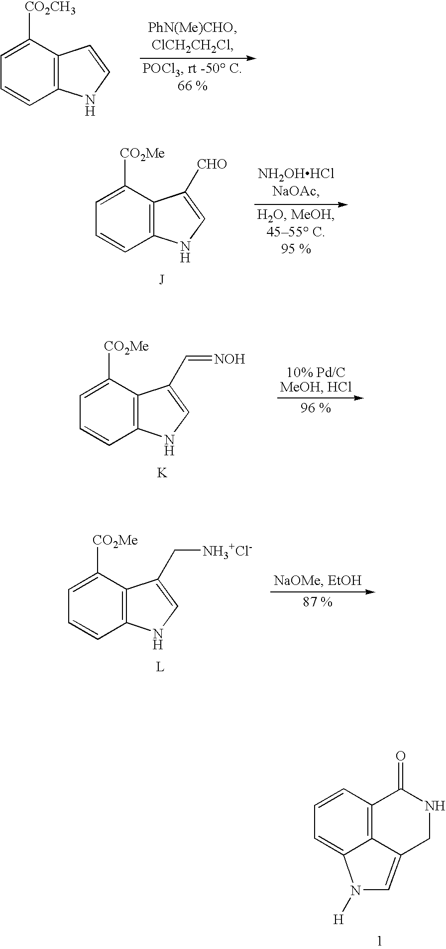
C12=C(C([CO2CH3])=CC=C1)C=CN2.C12=C(C([CO2Me])=CC=C1)C([CHO])=CN2.C12=C(C([CO2Me])=CC=C1)C(C=[NOH])=CN2.[K].C12=C(C([CO2Me])=CC=C1)C(C[NH3+Cl-])=CN2.[L].C12=C3C(=CN([H])C3=CC=C1)CNC2=O
